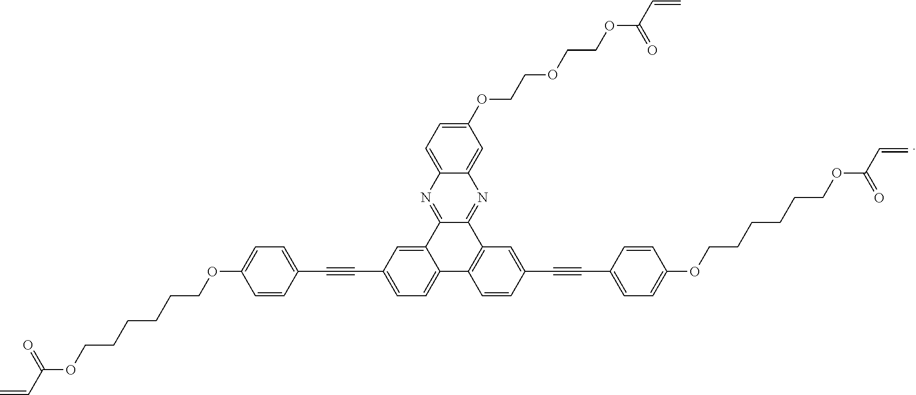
C1=C2C(=CC(OCCOCCOC(C=C)=O)=C1)N=C1C(=N2)C2=CC(C#CC3=CC=C(OCCCCCCOC(C=C)=O)C=C3)=CC=C2C2=C1C=C(C#CC1=CC=C(OCCCCCCOC(C=C)=O)C=C1)C=C2
